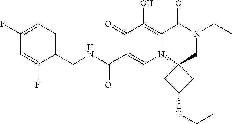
C1(F)=CC=C(CNC(C2=CN3C4(CN(CC)C(=O)C3=C(O)C2=O)CC(OCC)C4)=O)C(F)=C1
